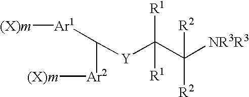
[(X)m][Ar1]C([Ar2][(X)m])[Y]C(C([NR3R3])([R2])[R2])([R1])[R1]
